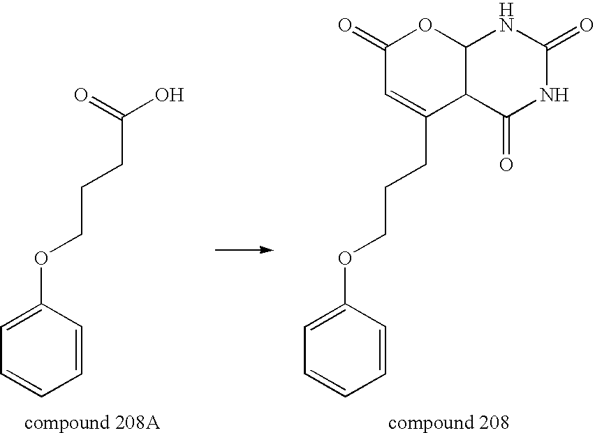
O=C(O)CCCOC1=CC=CC=C1.C1(=O)C=C(CCCOC2=CC=CC=C2)C2C(O1)NC(=O)NC2=O
